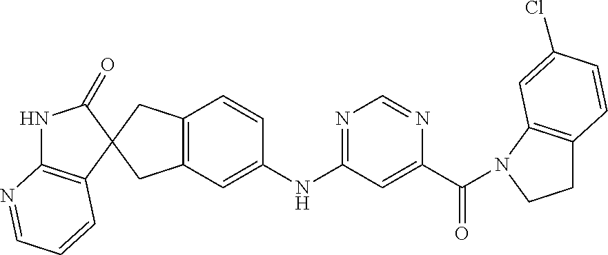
N1C2=C(C=CC=N2)C2(C1=O)CC1=C(C2)C=C(NC2=NC=NC(C(=O)N3C4=C(CC3)C=CC(Cl)=C4)=C2)C=C1
